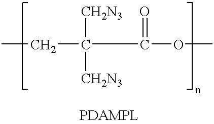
C(C(OC)=O)(CC)([CH2N3])[CH2N3]
